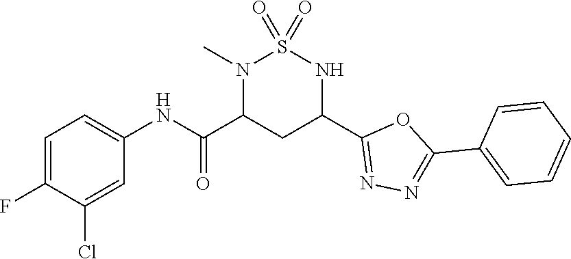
C1=C(F)C(Cl)=CC(NC(C2CC(C3=NN=C(C4=CC=CC=C4)O3)NS(=O)(=O)N2C)=O)=C1
